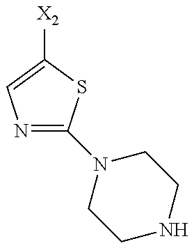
N1=C(N2CCNCC2)SC([X2])=C1
